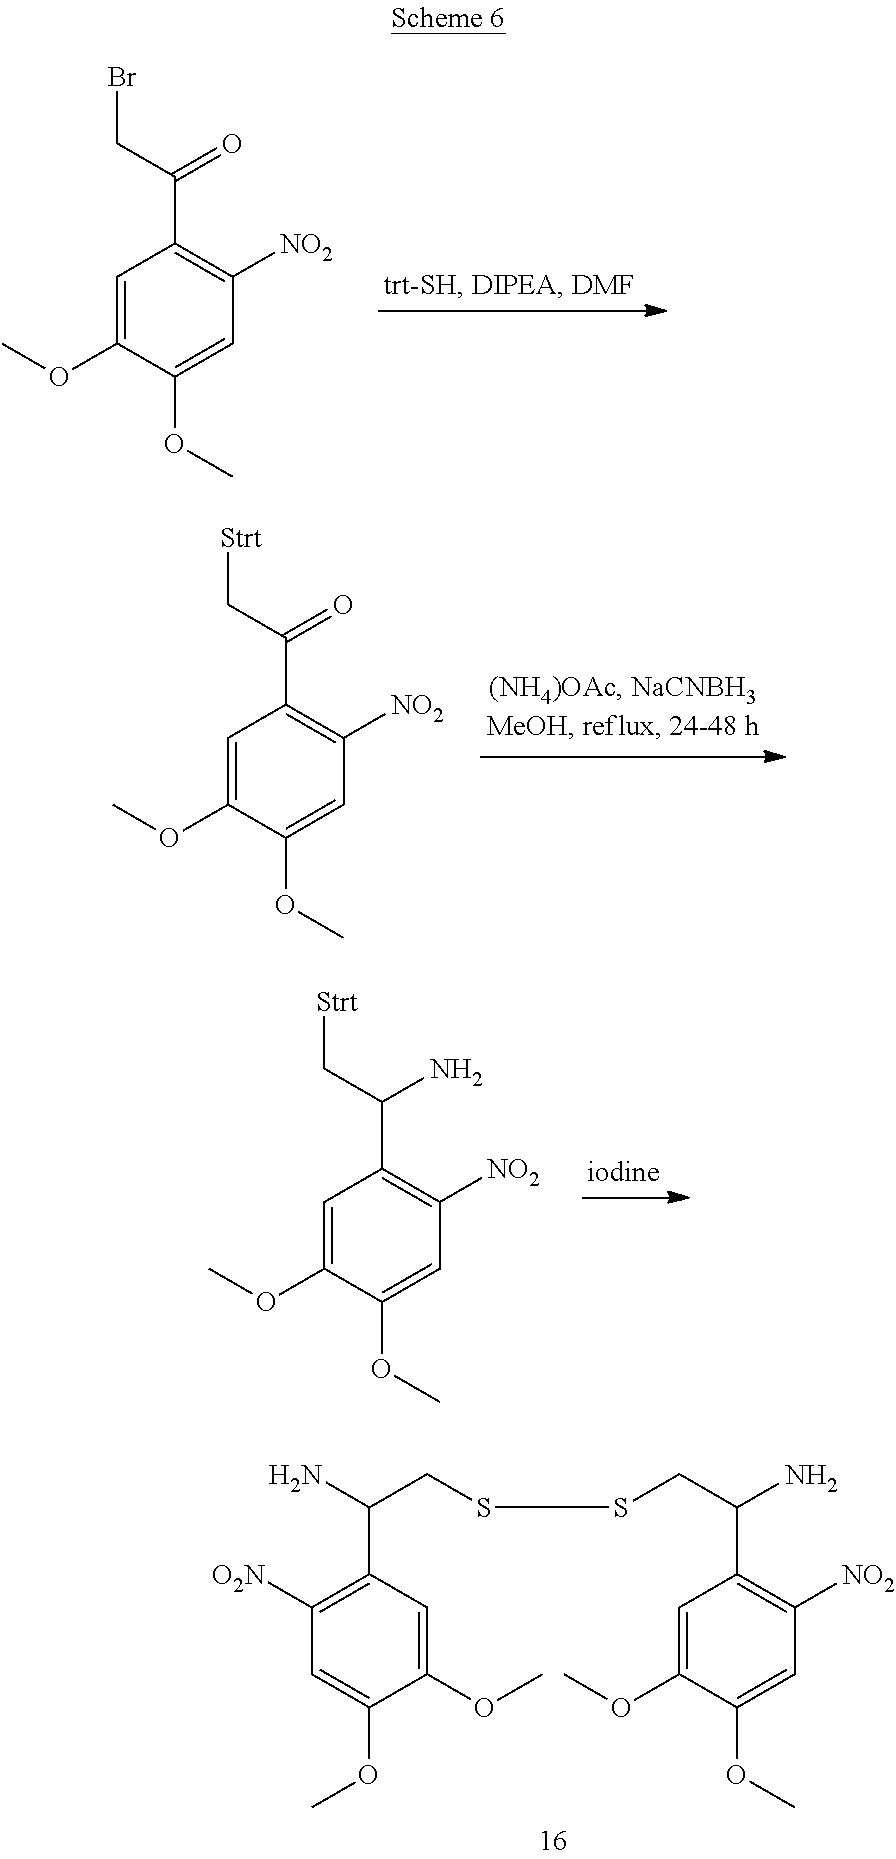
C1=C(OC)C(OC)=CC([NO2])=C1C(CBr)=O.C1=C(OC)C(OC)=CC([NO2])=C1C(C[Strt])=O.C1=C(OC)C(OC)=CC([NO2])=C1C(C[Strt])N.C1=C(OC)C(OC)=CC([O2N])=C1C(CSSCC(C1=C([NO2])C=C(OC)C(OC)=C1)N)N
